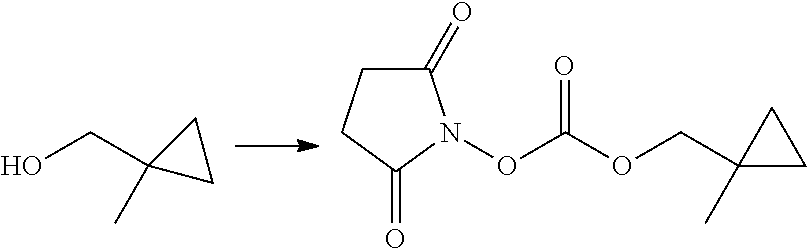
OCC1(C)CC1.O(CC1(C)CC1)C(ON1C(=O)CCC1=O)=O
